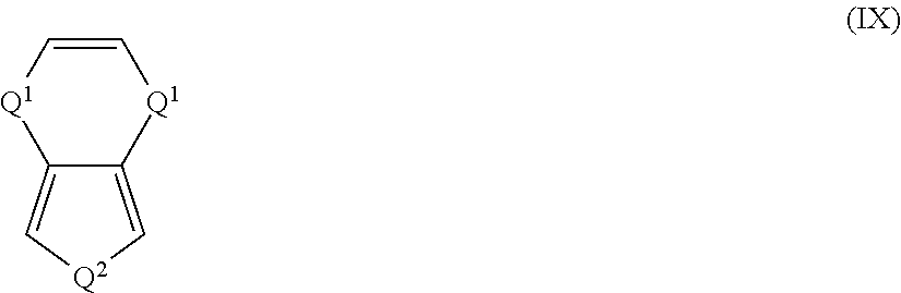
C12=C[Q2]C=C1[Q1]C=C[Q1]2
